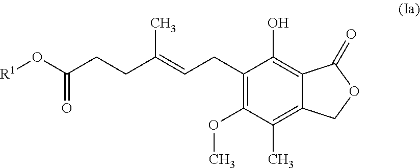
C1(CC=C(CCC(=O)O[R1])C)=C(OC)C(C)=C2C(=C1O)C(=O)OC2
